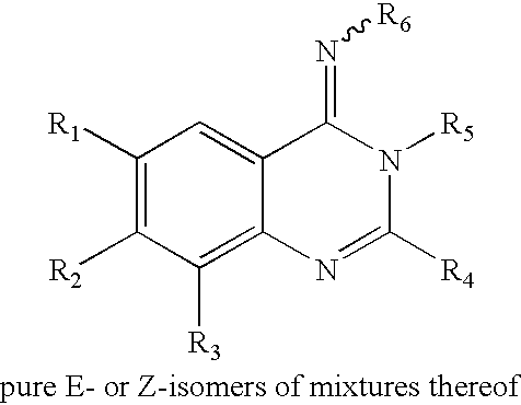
C1([R1])=C([R2])C([R3])=C2C(=C1)C(=N[R6])N([R5])C([R4])=N2
